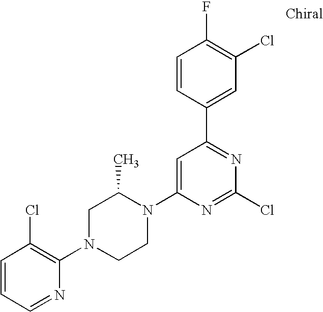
C1=CC=NC(N2CCN(C3=CC(C4=CC(Cl)=C(F)C=C4)=NC(Cl)=N3)C(C)C2)=C1Cl
